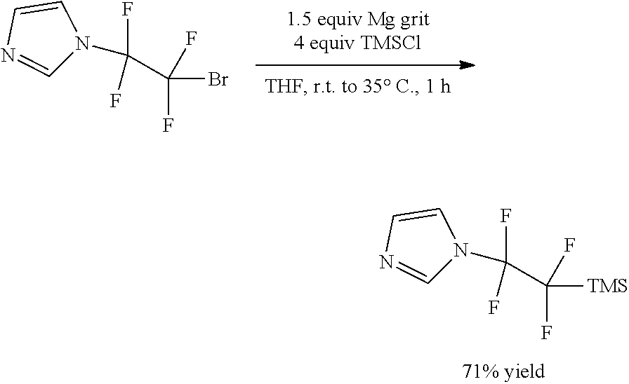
C1=CN=CN1C(F)(F)C(F)(F)[TMS].C1=CN=CN1C(F)(F)C(F)(F)Br
